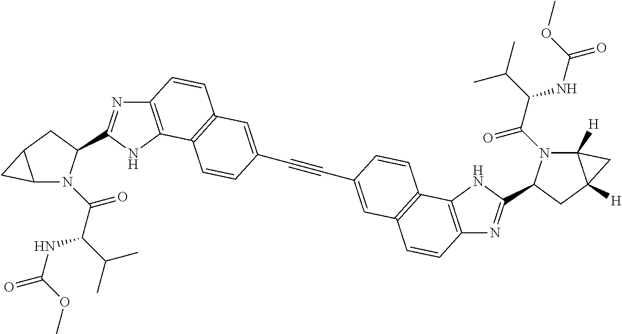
C12=C(NC(C3N(C(C(C(C)C)NC(=O)OC)=O)C4C(C3)C4)=N1)C1=C(C=C2)C=C(C#CC2=CC3=C(C4=C(N=C(C5N(C(=O)C(C(C)C)NC(=O)OC)C6([H])C([H])(C5)C6)N4)C=C3)C=C2)C=C1
